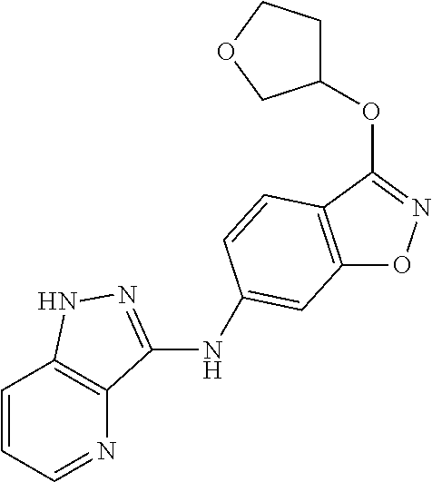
C12=C(C(OC3CCOC3)=NO1)C=CC(NC1=NNC3=C1N=CC=C3)=C2
